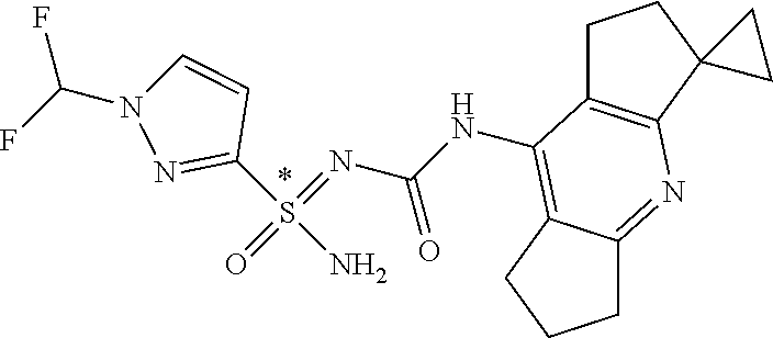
C1(S(N)(=NC(NC2=C3C(=NC4=C2CCC42CC2)CCC3)=O)=O)=NN(C(F)F)C=C1
